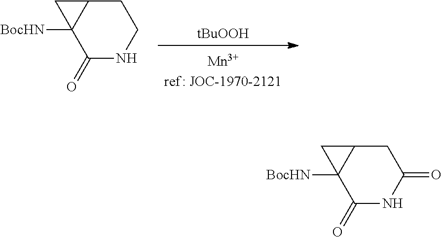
[tBuOOH].[Mn3+ref: JOC-1970-2121].[BocHN]C12C(=O)NCCC1C2.[BocHN]C12C(=O)NC(=O)CC1C2
